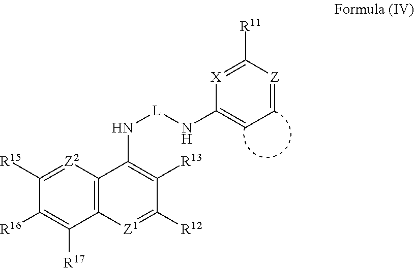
[Z]1=CC=C(N[L]NC2=C([R13])C([R12])=[Z1]C3=C2[Z2]=C([R15])C([R16])=C3[R17])[X]=C1[R11]
